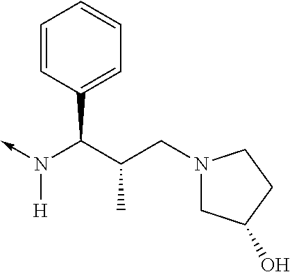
C(N(->C)[H])(C1=CC=CC=C1)C(CN1CC(O)CC1)C
